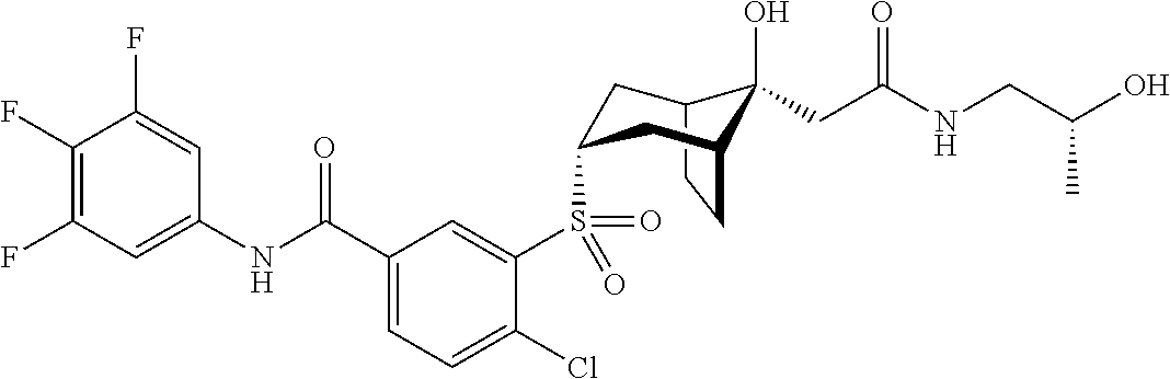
C1(F)=C(F)C=C(NC(C2=CC=C(Cl)C(S(=O)(=O)C3CC4C(O)(CC(NCC(O)C)=O)C(CC4)C3)=C2)=O)C=C1F
